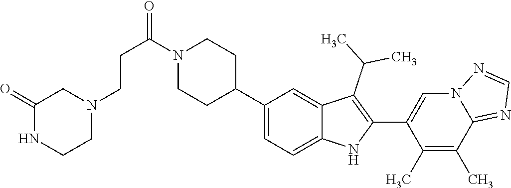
N1(C(CCN2CC(=O)NCC2)=O)CCC(C2=CC=C3C(=C2)C(C(C)C)=C(C2=CN4C(=NC=N4)C(C)=C2C)N3)CC1
